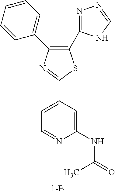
C1(C2=NN=CN2)=C(C2=CC=CC=C2)N=C(C2=CC=NC(NC(=O)C)=C2)S1
